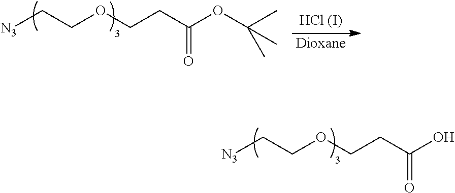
[N3]CCOCCC(OC(C)(C)C)=O.[Dioxane].[N3]CCOCCC(O)=O
